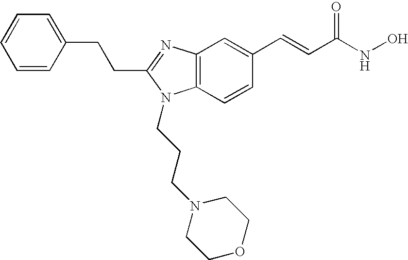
C(C1=NC2=C(C=CC(C=CC(NO)=O)=C2)N1CCCN1CCOCC1)CC1=CC=CC=C1
